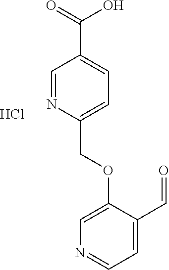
C(OC1=CN=CC=C1C=O)C1=CC=C(C(=O)O)C=N1.Cl
